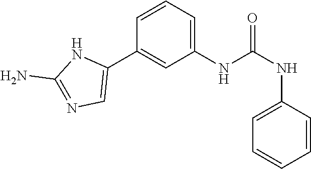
C1(NC(NC2=CC=CC=C2)=O)=CC=CC(C2=CN=C(N)N2)=C1
